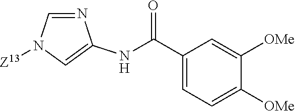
C1=NC(NC(C2=CC=C([OMe])C([OMe])=C2)=O)=CN1[Z13]
